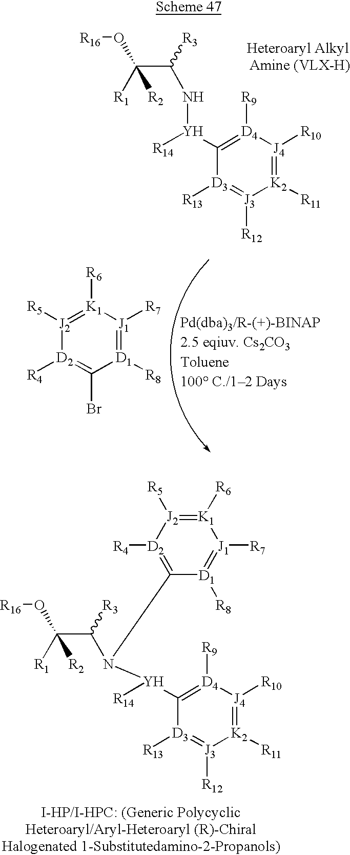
[R1]C(C(N(C1=[D2]([R4])[J2]([R5])=[K1]([R6])[J1]([R7])=[D1]1[R8])[Y]([R14])C1=[D4]([R9])[J4]([R10])=[K2]([R11])[J3]([R12])=[D3]1[R13])[R3])(O[R16])[R2].[J2]1([R5])=[K1]([R6])[J1]([R7])=[D1]([R8])C(Br)=[D2]1[R4].[R1]C(C(N[Y]([R14])C1=[D4]([R9])[J4]([R10])=[K2]([R11])[J3]([R12])=[D3]1[R13])[R3])(O[R16])[R2]
